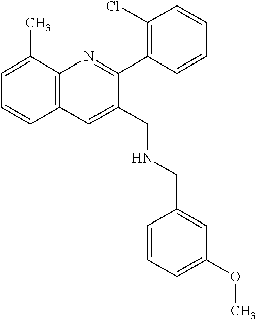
C1=C(C)C2=C(C=C1)C=C(CNCC1=CC(OC)=CC=C1)C(C1=C(Cl)C=CC=C1)=N2
